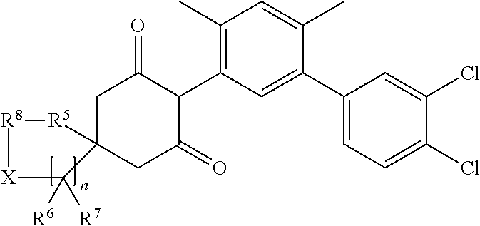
C1C2(CC(=O)C(C3=C(C)C=C(C)C(C4=CC=C(Cl)C(Cl)=C4)=C3)C1=O)[R5][R8][X]C2([R6])[R7]
